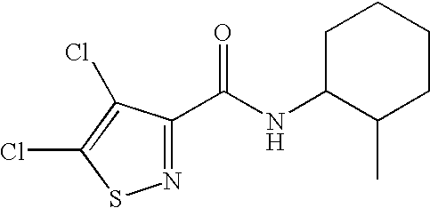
C1C(NC(C2=NSC(Cl)=C2Cl)=O)C(C)CCC1
